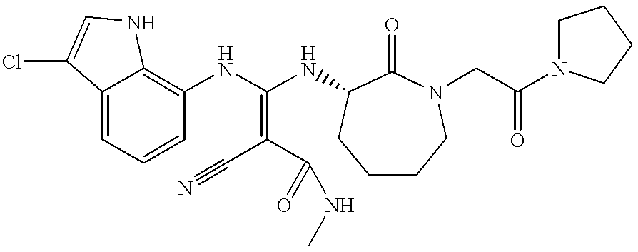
C12=CC=CC(NC(NC3C(=O)N(CC(N4CCCC4)=O)CCCC3)=C(C#N)C(=O)NC)=C1NC=C2Cl
